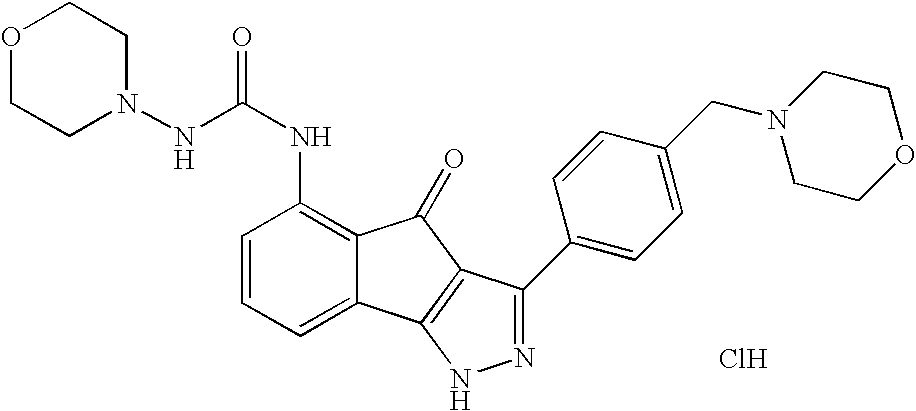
N(C(NC1=C2C(=CC=C1)C1=C(C2=O)C(C2=CC=C(CN3CCOCC3)C=C2)=NN1)=O)N1CCOCC1.Cl
